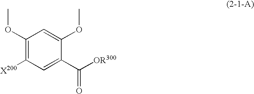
C1(OC)=C([X200])C=C(C([OR300])=O)C(OC)=C1
